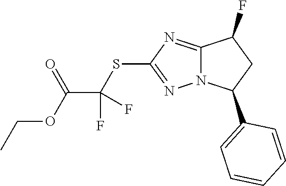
C12=NC(SC(C(OCC)=O)(F)F)=NN1C(C1=CC=CC=C1)CC2F
